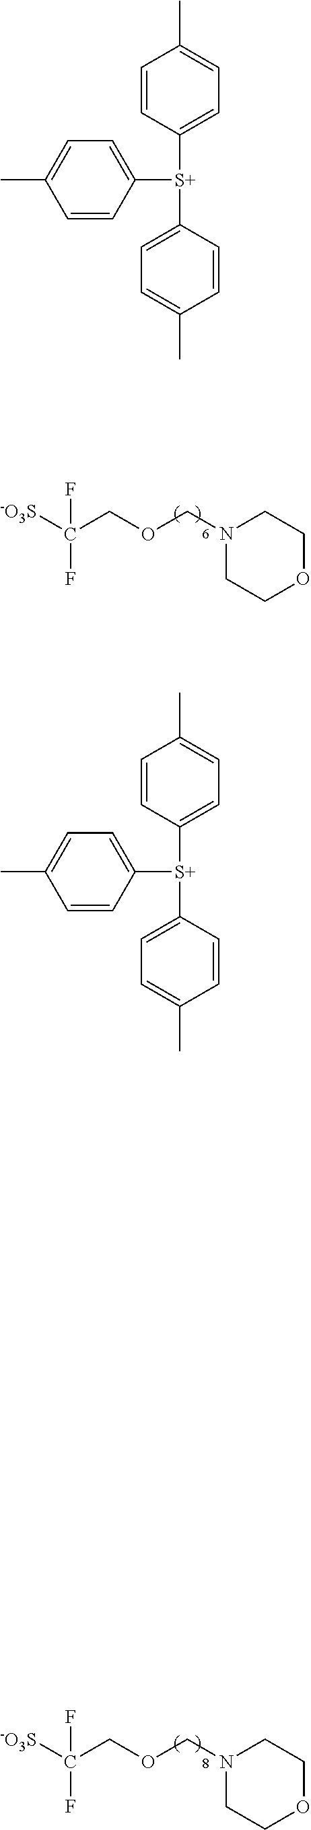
[-O3S]C(COCN1CCOCC1)(F)F.[-O3S]C(COCN1CCOCC1)(F)F.C1=CC([S+](C2=CC=C(C)C=C2)C2=CC=C(C)C=C2)=CC=C1C.C1=CC([S+](C2=CC=C(C)C=C2)C2=CC=C(C)C=C2)=CC=C1C
